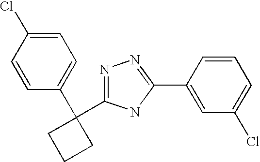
C1=C(Cl)C=CC(C2(C3=NN=C(C4=CC(Cl)=CC=C4)N3)CCC2)=C1
